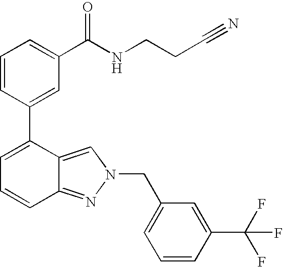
C1=CC(C2=CC=CC3=NN(CC4=CC=CC(C(F)(F)F)=C4)C=C23)=CC(C(NCCC#N)=O)=C1
